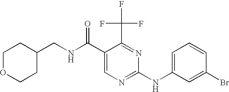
N(C(C1=CN=C(NC2=CC=CC(Br)=C2)N=C1C(F)(F)F)=O)CC1CCOCC1
